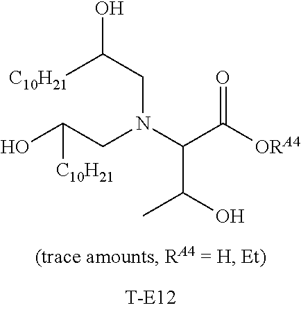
C(N(C(C(=O)[ORA4])C(O)C)CC(O)[C10H21])C([C10H21])O
